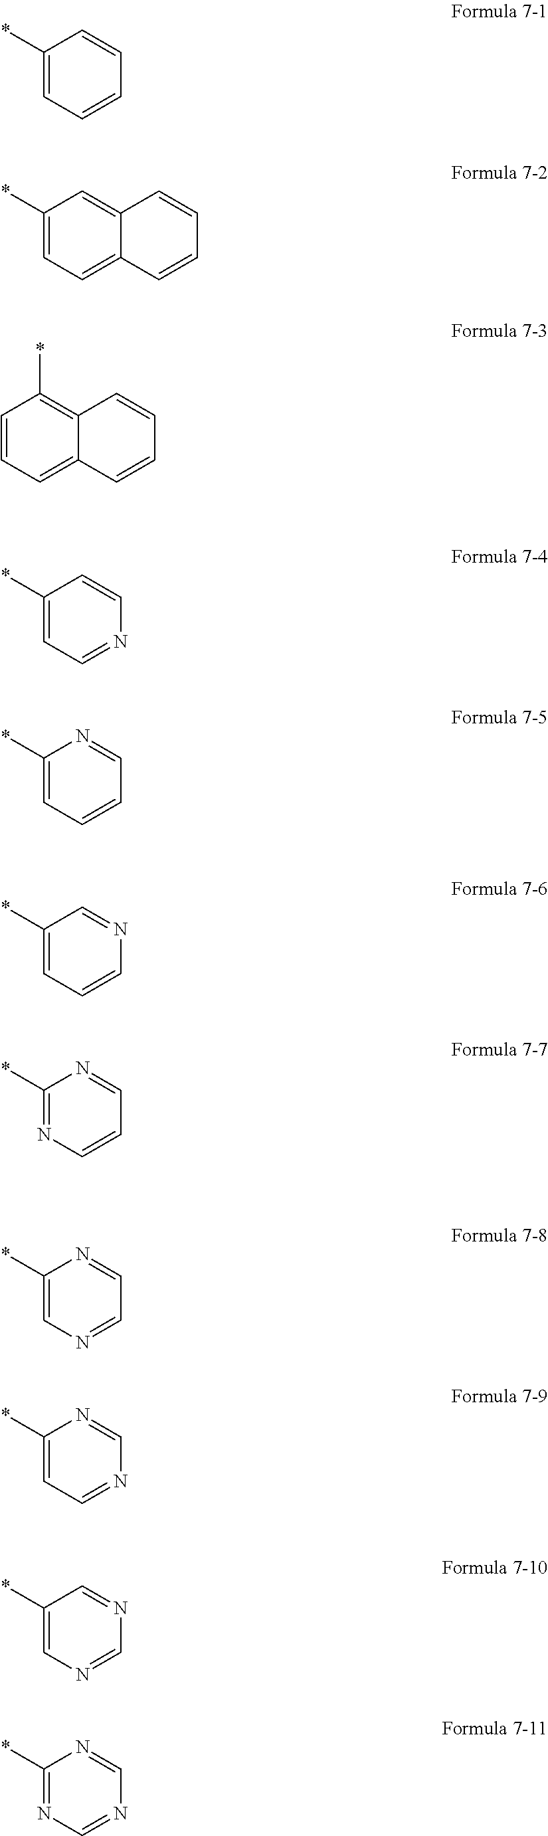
C1(*)=CC=CC=C1.C1(*)=CC=C2C(=C1)C=CC=C2.C1=CC=C2C(=C1*)C=CC=C2.C1(*)=CC=NC=C1.C1(*)=CC=CC=N1.C1(*)=CC=CN=C1.C1(*)=NC=CC=N1.C1(*)=CN=CC=N1.C1(*)=CC=NC=N1.C1(*)=CN=CN=C1.C1(*)=NC=NC=N1
